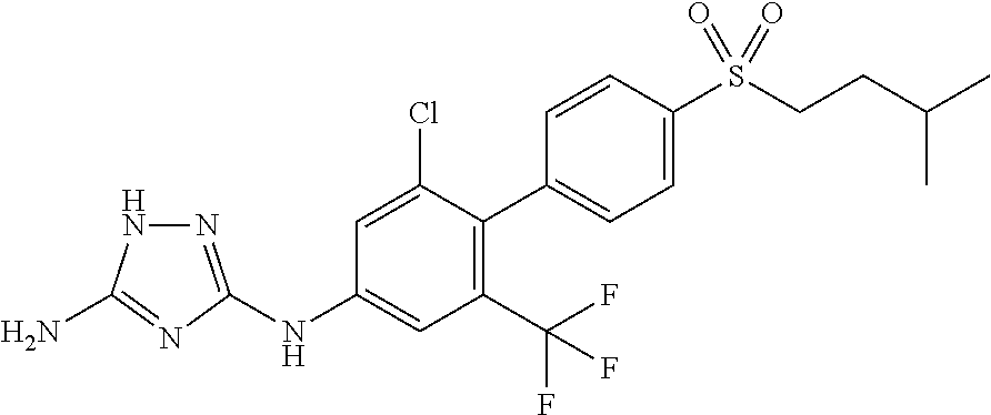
N(C1=CC(C(F)(F)F)=C(C2=CC=C(S(CCC(C)C)(=O)=O)C=C2)C(Cl)=C1)C1=NNC(N)=N1
